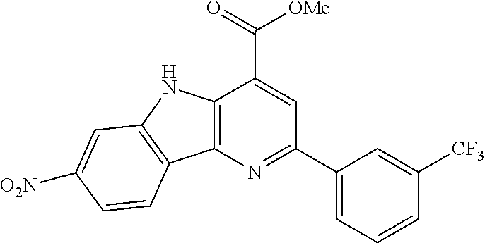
C12=C(N=C(C3=CC=CC([CF3])=C3)C=C1C([OMe])=O)C1=C(N2)C=C([O2N])C=C1
